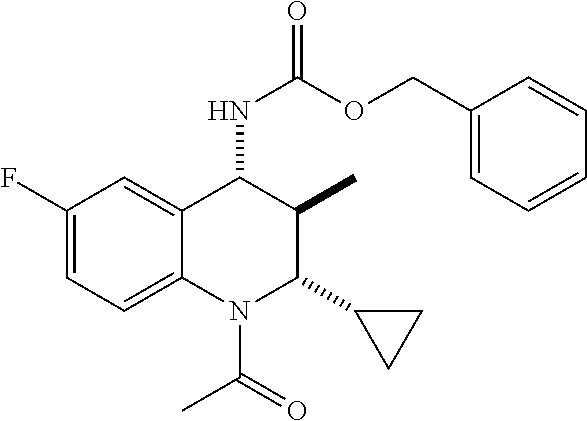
C1(F)=CC=C2C(=C1)C(NC(=O)OCC1=CC=CC=C1)C(C)C(C1CC1)N2C(=O)C
